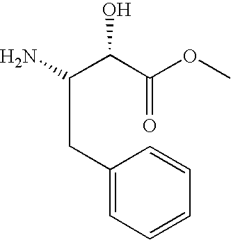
C(C(N)CC1=CC=CC=C1)(O)C(OC)=O
